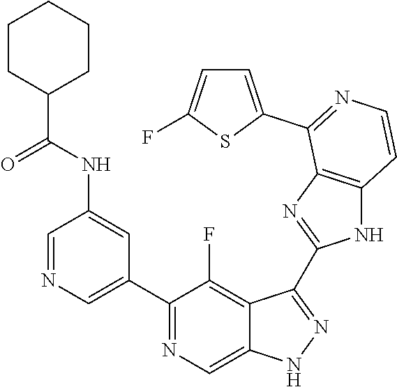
C1=NC=C(C2=NC=C3C(=C2F)C(C2=NC4=C(N2)C=CN=C4C2=CC=C(F)S2)=NN3)C=C1NC(C1CCCCC1)=O
